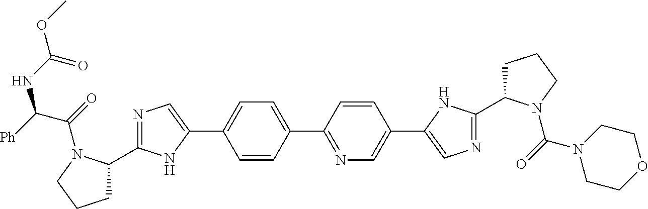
C1C(C2=NC=C(C3=CC=C(C4=NC=C(C5=CN=C(C6CCCN6C(N6CCOCC6)=O)N5)C=C4)C=C3)N2)N(C(C(NC(OC)=O)[Ph])=O)CC1
